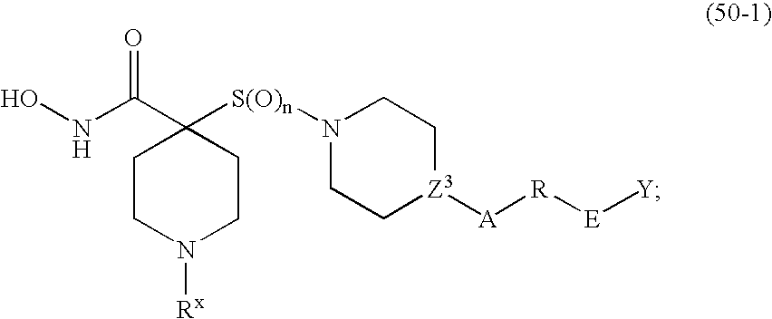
C1CN([Rx])CCC1(C(NO)=O)[S(O)n]N1CC[Z3]([A][R][E][Y])CC1
